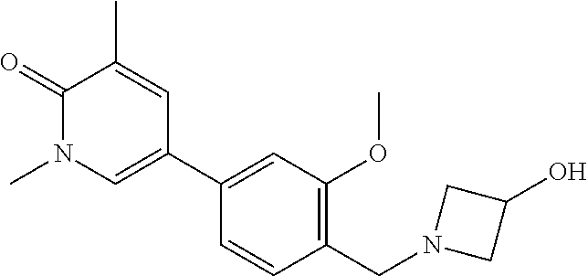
C1(=O)N(C)C=C(C2=CC(OC)=C(CN3CC(O)C3)C=C2)C=C1C
